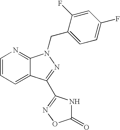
C1=CC=C2C(=N1)N(CC1=CC=C(F)C=C1F)N=C2C1=NOC(=O)N1
